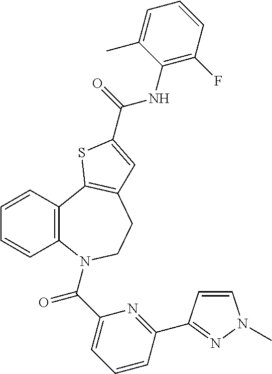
C1=CC2=C(C=C1)N(C(C1=CC=CC(C3=NN(C)C=C3)=N1)=O)CCC1=C2SC(C(=O)NC2=C(F)C=CC=C2C)=C1
